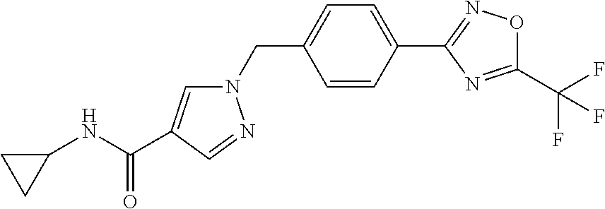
C1=CC(C2=NOC(C(F)(F)F)=N2)=CC=C1CN1C=C(C(NC2CC2)=O)C=N1
